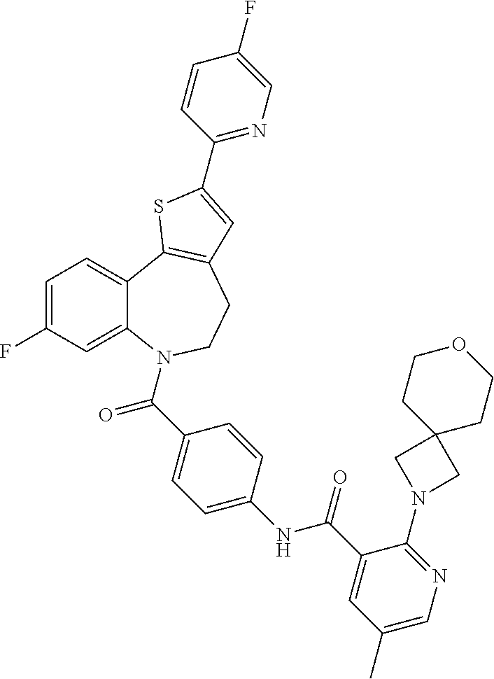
C1=C(F)C=C2C(=C1)C1=C(CCN2C(=O)C2=CC=C(NC(=O)C3=CC(C)=CN=C3N3CC4(C3)CCOCC4)C=C2)C=C(C2=NC=C(F)C=C2)S1
